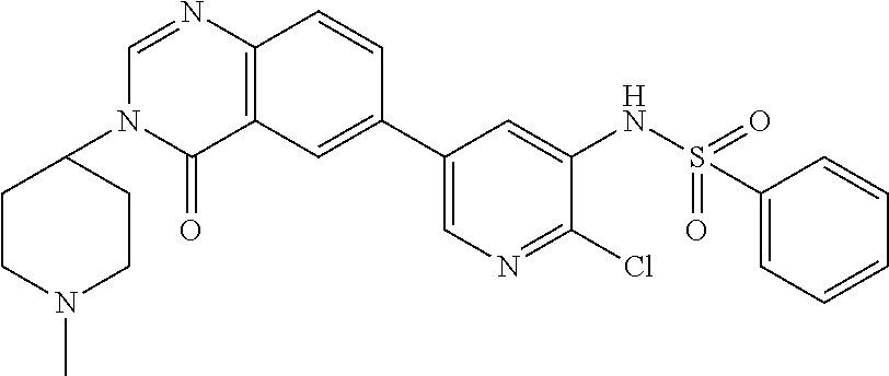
C1(C2=CC3=C(C=C2)N=CN(C2CCN(C)CC2)C3=O)=CN=C(Cl)C(NS(=O)(=O)C2=CC=CC=C2)=C1
